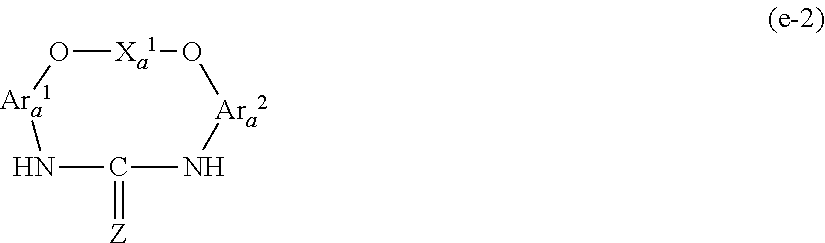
[Xa1]1O[Ara2]NC(=[Z])N[Ara1]O1
